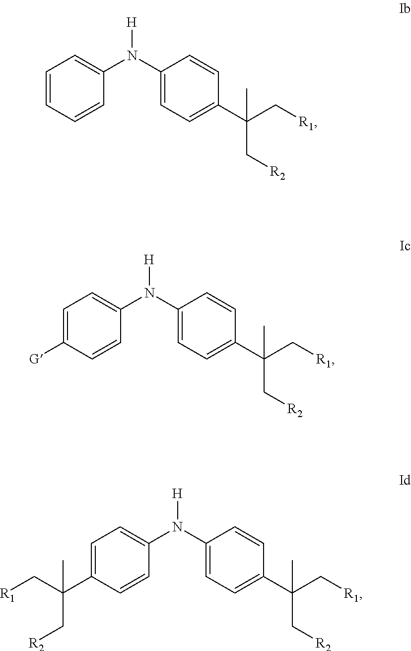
C1(N(C2=CC=C([G])C=C2)[H])=CC=C(C(C[R1])(C[R2])C)C=C1.C1(N(C2=CC=C(C(C[R1])(C[R2])C)C=C2)[H])=CC=C(C(C[R1])(C[R2])C)C=C1.C1(N(C2=CC=CC=C2)[H])=CC=C(C(C[R1])(C[R2])C)C=C1
